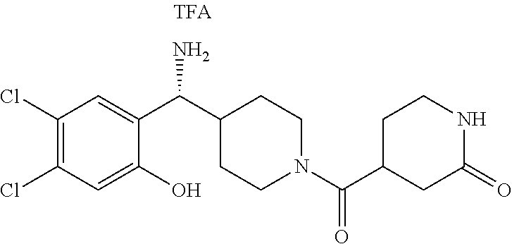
C1=C(C(N)C2CCN(C(=O)C3CCNC(=O)C3)CC2)C(O)=CC(Cl)=C1Cl
